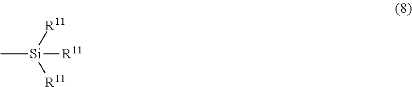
C[Si]([R11])([R11])[R11]
